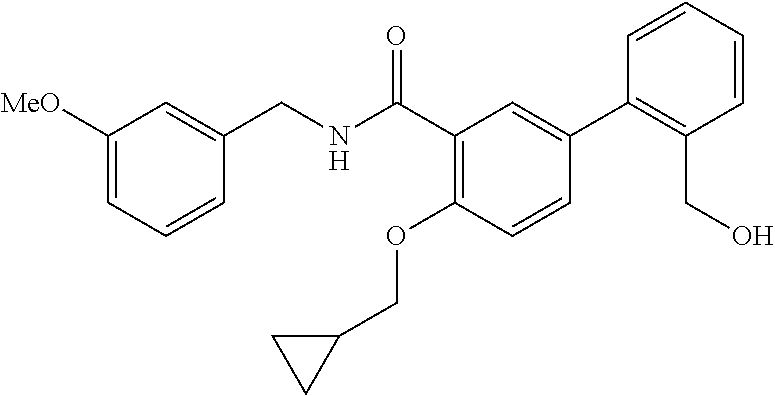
C1=CC=C([MeO])C=C1CNC(C1=C(OCC2CC2)C=CC(C2=C(CO)C=CC=C2)=C1)=O
